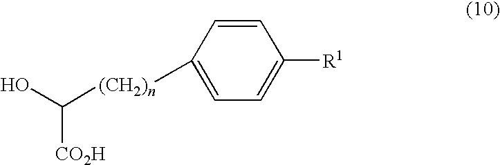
C1=CC([(CH2)n]C([CO2H])O)=CC=C1[R1]
